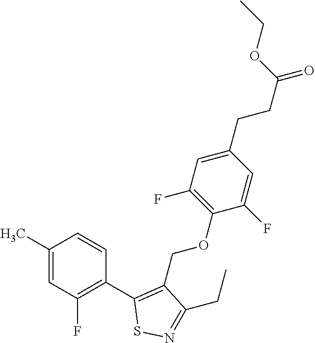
C1(C)=CC(F)=C(C2=C(COC3=C(F)C=C(CCC(=O)OCC)C=C3F)C(CC)=NS2)C=C1
